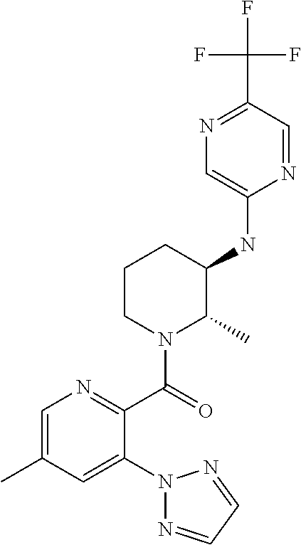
C1=C(C)C=C(N2N=CC=N2)C(C(=O)N2C(C)C(NC3=CN=C(C(F)(F)F)C=N3)CCC2)=N1
